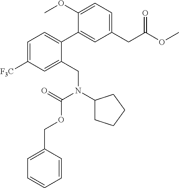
C1(CC(OC)=O)=CC=C(OC)C(C2=CC=C([F3C])C=C2CN(C2CCCC2)C(=O)OCC2=CC=CC=C2)=C1
